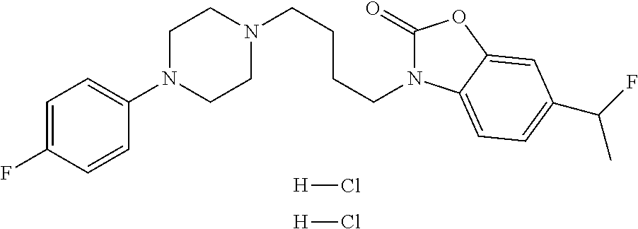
C1=C(F)C=CC(N2CCN(CCCCN3C(=O)OC4=CC(C(F)C)=CC=C34)CC2)=C1.[H]Cl.[H]Cl
